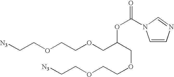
[N3]CCOCCOCC(COCCOCC[N3])OC(=O)N1C=CN=C1
